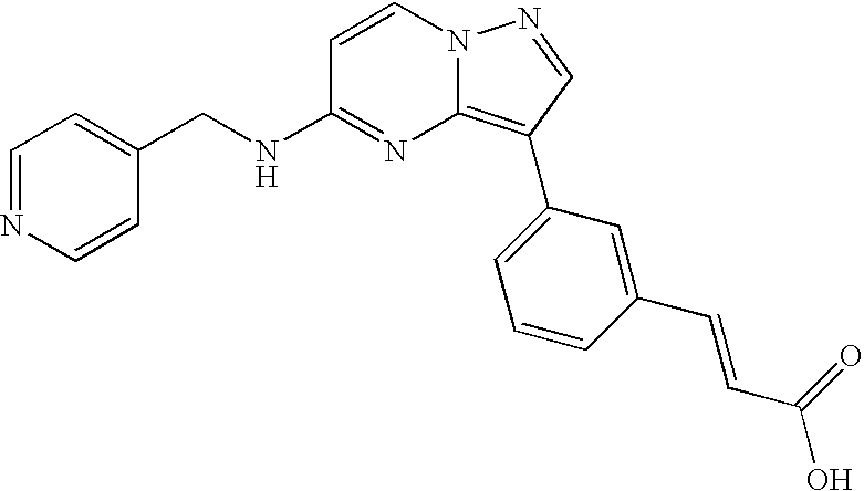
C1(CNC2=NC3=C(C4=CC=CC(C=CC(O)=O)=C4)C=NN3C=C2)=CC=NC=C1
